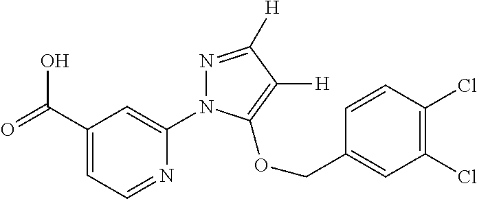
C1(C(=O)O)=CC=NC(N2N=C([H])C([H])=C2OCC2=CC(Cl)=C(Cl)C=C2)=C1
